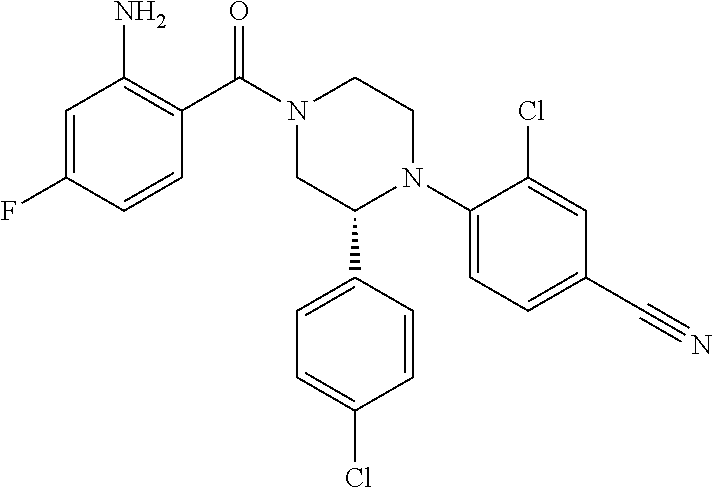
C1(C(N2CC(C3=CC=C(Cl)C=C3)N(C3=CC=C(C#N)C=C3Cl)CC2)=O)=C(N)C=C(F)C=C1
